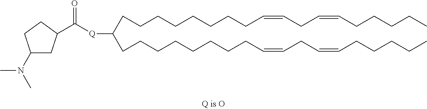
C(CCCCCCC=CCC=CCCCCC)CC([Q]C(=O)C1CC(N(C)C)CC1)CCCCCCCCC=CCC=CCCCCC
